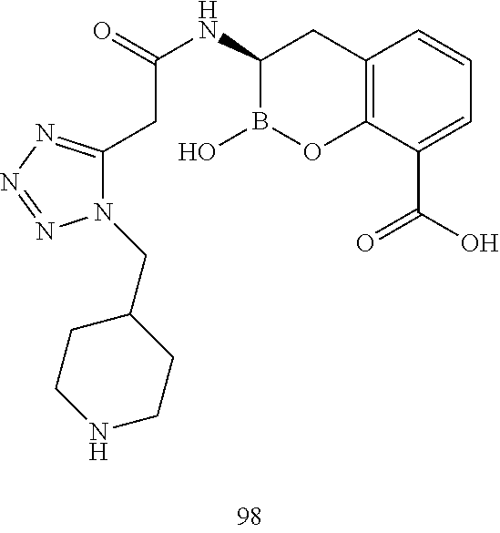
C12=C(C(C(=O)O)=CC=C1)OB(O)C(NC(=O)CC1=NN=NN1CC1CCNCC1)C2
